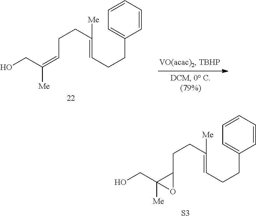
C(C=C([Me])CO)CC(=CCCC1=CC=CC=C1)[Me].C(C1C([Me])(CO)O1)CC(=CCCC1=CC=CC=C1)[Me].[S3]
